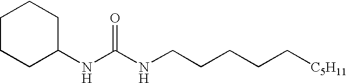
C1CCC(NC(NCCCCC[C5H11])=O)CC1
